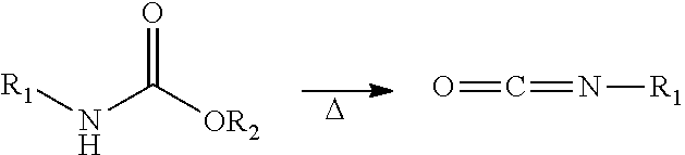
[D].[R1]NC([OR2])=O.O=C=N[R1]
